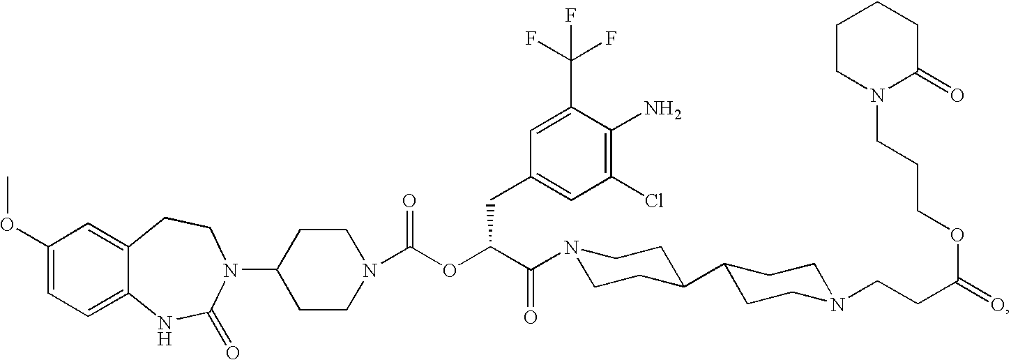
C1(OC)=CC=C2C(=C1)CCN(C1CCN(C(OC(C(=O)N3CCC(C4CCN(CCC(=O)OCCCN5C(=O)CCCC5)CC4)CC3)CC3=CC(Cl)=C(N)C(C(F)(F)F)=C3)=O)CC1)C(=O)N2
